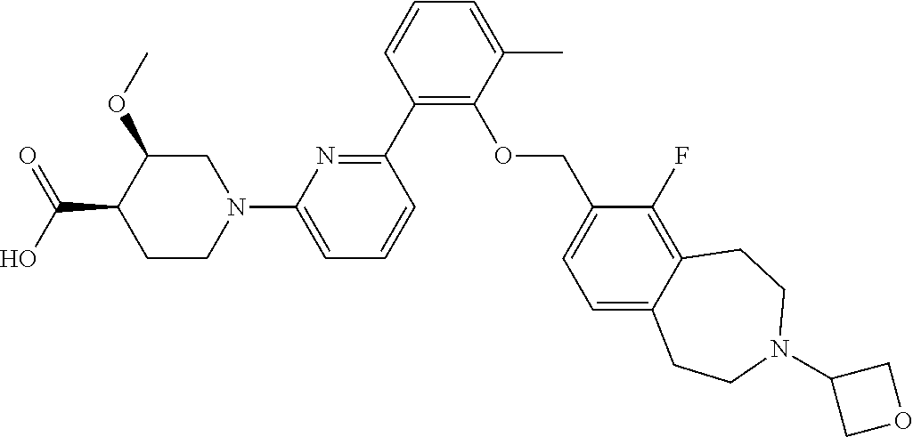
C1(C2=NC(N3CC(OC)C(C(O)=O)CC3)=CC=C2)=C(OCC2=CC=C3C(=C2F)CCN(C2COC2)CC3)C(C)=CC=C1
